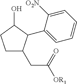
C1CC(O)C(C2=CC=CC=C2[O2N])C1CC([OR1])=O
